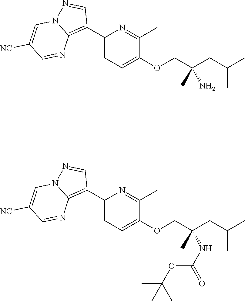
C1(C2=C3N(N=C2)C=C([NC])C=N3)=CC=C(OCC(CC(C)C)(C)N)C(C)=N1.C1(C2=C3N(N=C2)C=C([NC])C=N3)=CC=C(OCC(CC(C)C)(C)NC(OC(C)(C)C)=O)C(C)=N1
